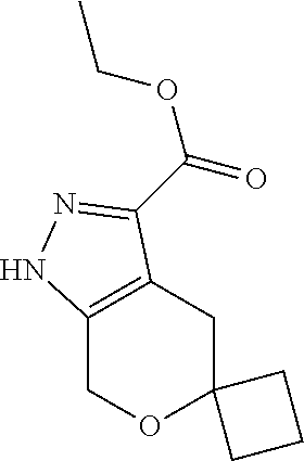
C12=C(CC3(OC1)CCC3)C(C(OCC)=O)=NN2
